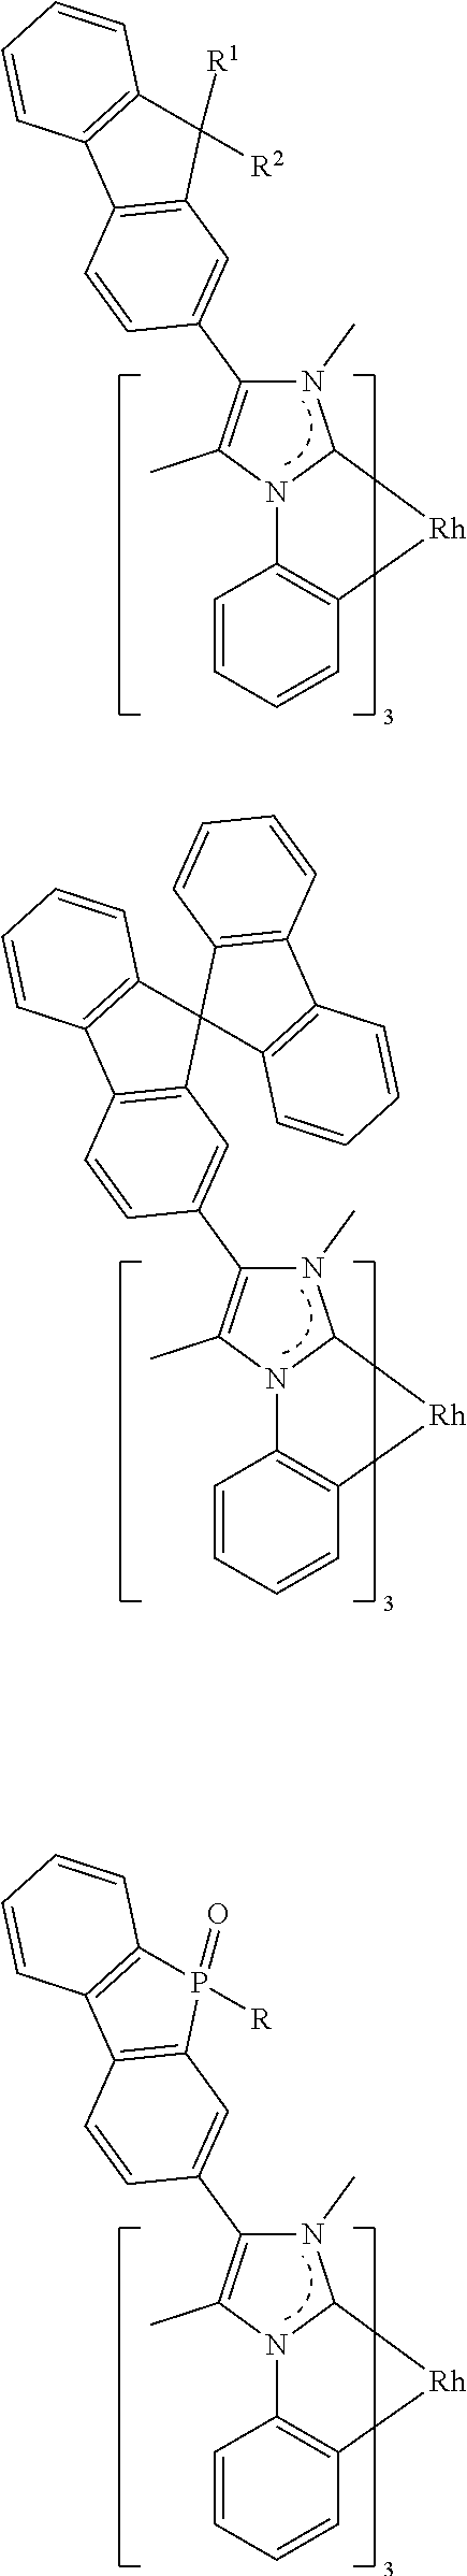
C1=CC=CC2=C1N1C(N(C)C(C3=CC4=C(C=C3)C3=C(C4([R2])[R1])C=CC=C3)=C1C)[Rh]2.C1=CC=CC2=C1N1C(N(C)C(C3=CC4=C(C=C3)C3=C(C=CC=C3)C43C4=C(C5=C3C=CC=C5)C=CC=C4)=C1C)[Rh]2.C1=CC=CC2=C1N1C(N(C)C(C3=CC4=C(C=C3)C3=C(P4([R])=O)C=CC=C3)=C1C)[Rh]2
